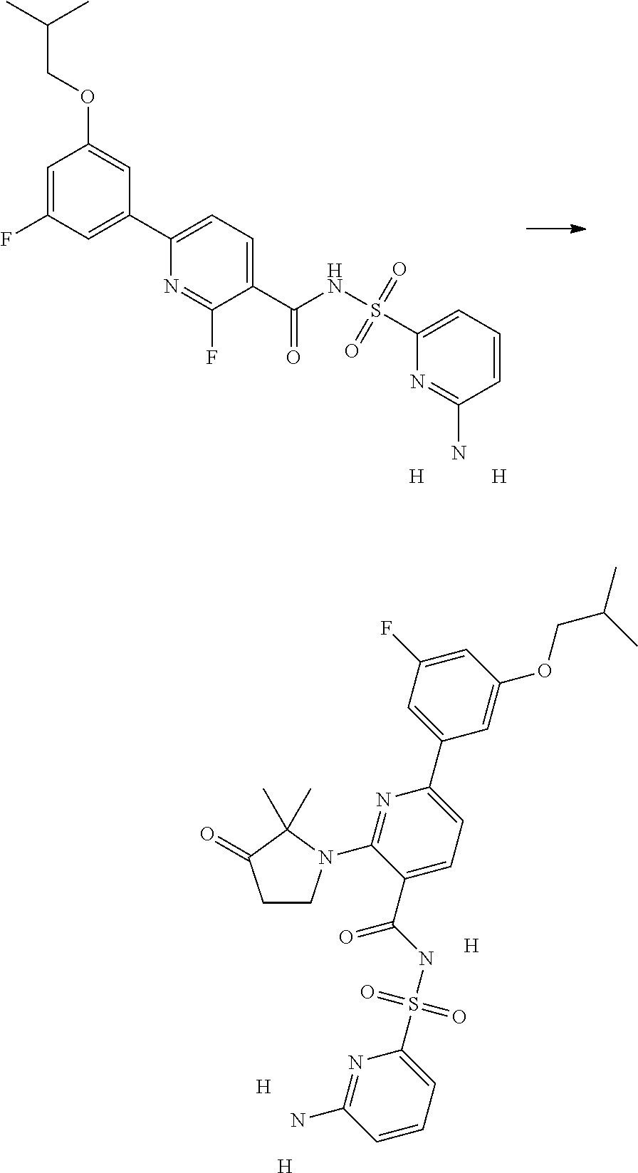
C1(C)(C)C(=O)CCN1C1=NC(C2=CC(F)=CC(OCC(C)C)=C2)=CC=C1C(NS(C1=CC=CC(N)=N1)(=O)=O)=O.[H].[H].[H].C1=C(F)C=C(C2=CC=C(C(NS(C3=CC=CC(N)=N3)(=O)=O)=O)C(F)=N2)C=C1OCC(C)C.[H].[H]
